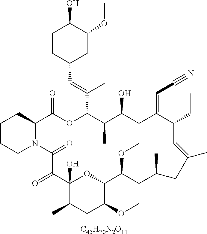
[C45H70N2O11].C1CCN2C(C1)C(=O)OC(C(=CC1CC(OC)C(O)CC1)C)C(C)C(O)CC(=CC#N)C(CC)C=C(C)CC(C)CC(OC)C1OC(O)(C(=O)C2=O)C(C)CC1OC
